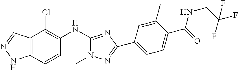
C12=C(C=CC(NC3=NC(C4=CC=C(C(=O)NCC(F)(F)F)C(C)=C4)=NN3C)=C1Cl)NN=C2
